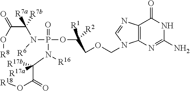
C12=C(N=C(N)NC1=O)N(COCC(OP(=O)(N(C(C(=O)O[R18])([R17b])[R17a])[R16])N(C(C(=O)O[R8])([R7b])[R7a])[R6])([R1])[R2])C=N2
